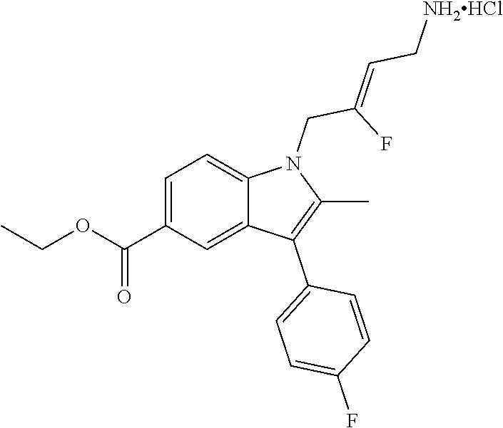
C1=C(C(OCC)=O)C=C2C(=C1)N(CC(F)=CC[NH2HCl])C(C)=C2C1=CC=C(F)C=C1
